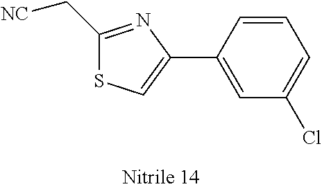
C1(C[NC])=NC(C2=CC(Cl)=CC=C2)=CS1
